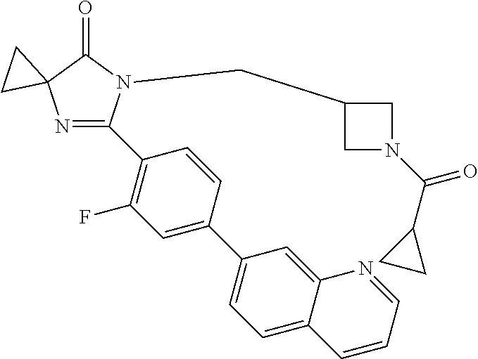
N1=C(C2=C(F)C=C(C3=CC=C4C(=C3)N=CC=C4)C=C2)N(CC2CN(C(C3CC3)=O)C2)C(=O)C12CC2
